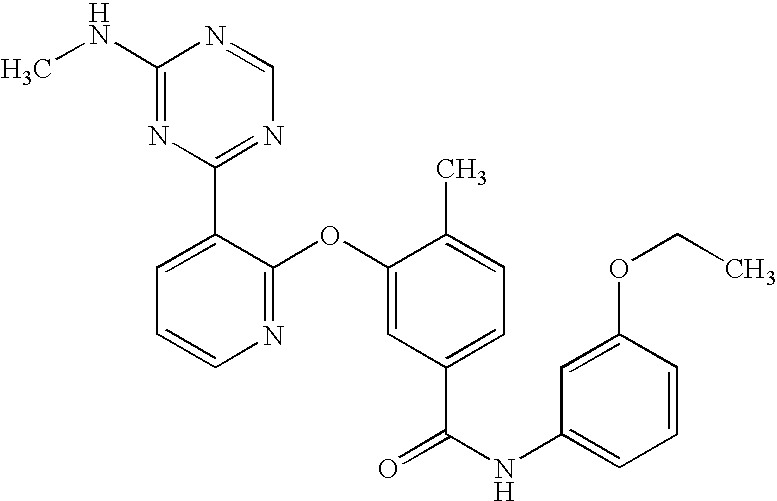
N1=C(OC2=CC(C(NC3=CC=CC(OCC)=C3)=O)=CC=C2C)C(C2=NC=NC(NC)=N2)=CC=C1
